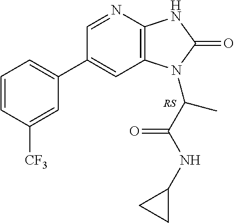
C1(C2=CC=CC([CF3])=C2)=CC2=C(N=C1)NC(=O)N2C(C(NC1CC1)=O)C
